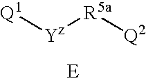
[Q1][Yz][R5a][Q2].[E]
